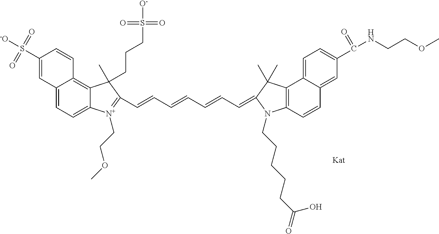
C12=CC=C3C(=C1C=CC(S(=O)(=O)[-O])=C2)C(CCCS(=O)(=O)[O-])(C)C(C=CC=CC=CC=C1C(C)(C)C2=C(C=CC4=CC(C(NCCOC)=O)=CC=C42)N1CCCCCC(=O)O)=[N+]3CCOC
